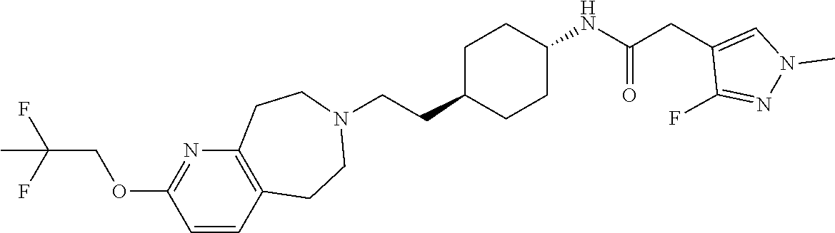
C1C(CCN2CCC3=C(CC2)C=CC(OCC(F)(F)C)=N3)CCC(NC(CC2=CN(C)N=C2F)=O)C1
